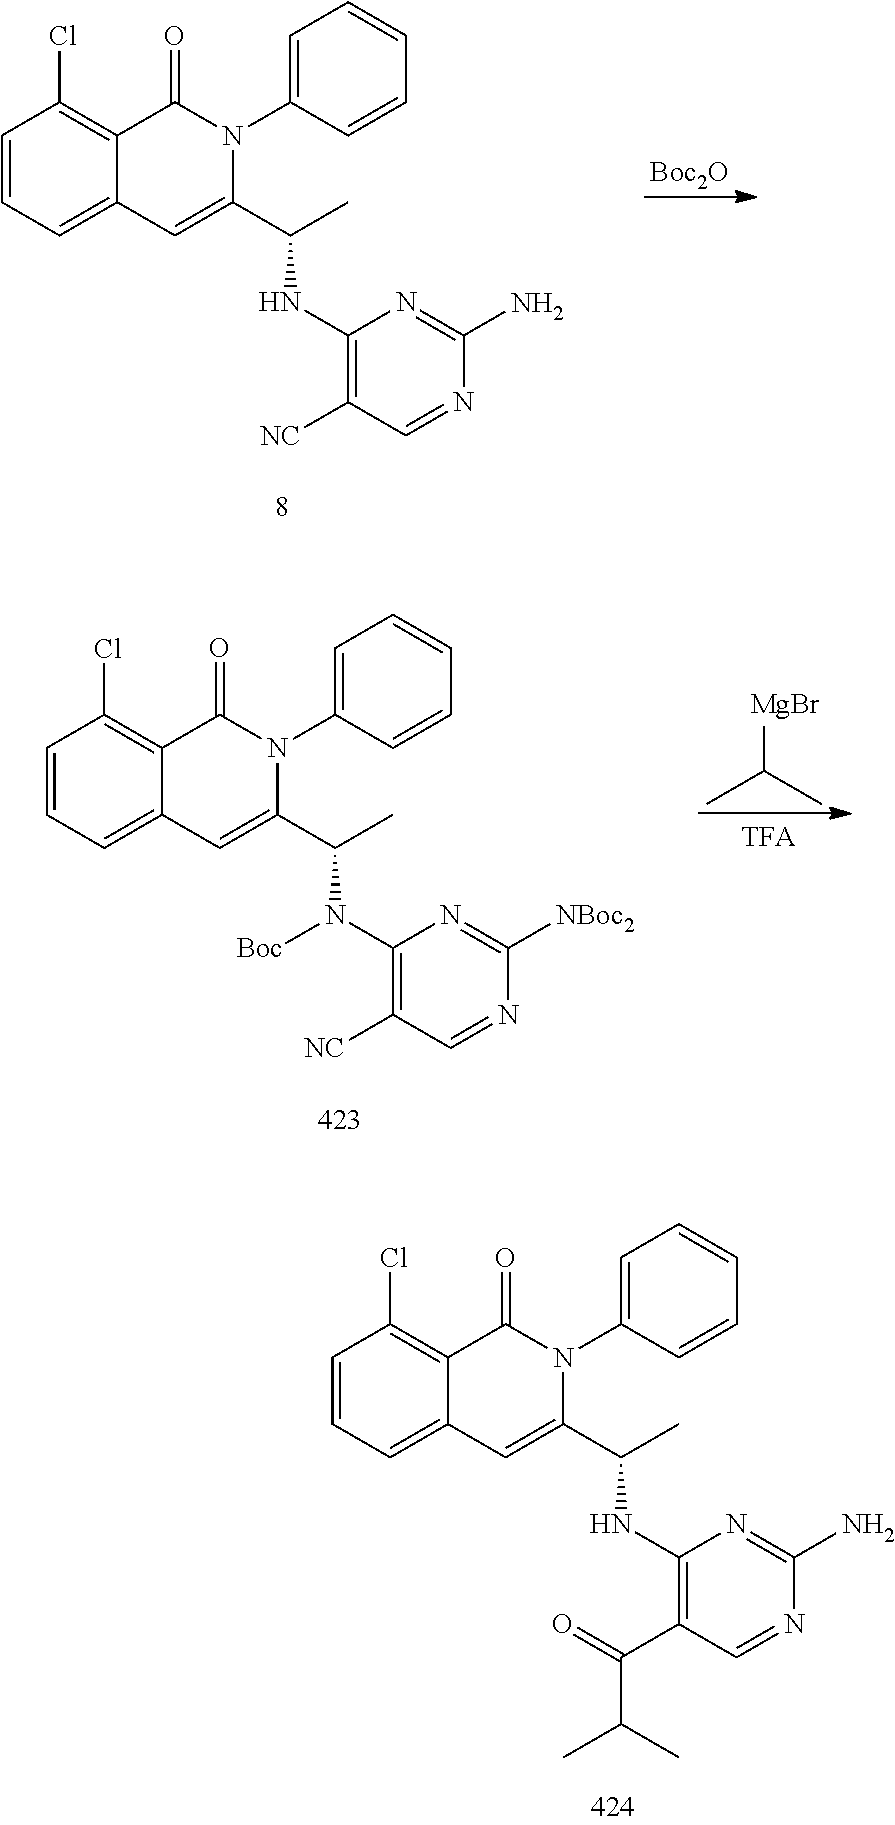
C1=CC=C2C(=C1Cl)C(=O)N(C1=CC=CC=C1)C(C(C)NC1=C([NC])C=NC(N)=N1)=C2.[Boc2O].C1=CC=C2C(=C1Cl)C(=O)N(C1=CC=CC=C1)C(C(C)N(C1=C([NC])C=NC([NBoc2])=N1)[Boc])=C2.CC(C)[MgBr].C1=CC=C2C(=C1Cl)C(=O)N(C1=CC=CC=C1)C(C(C)NC1=C(C(=O)C(C)C)C=NC(N)=N1)=C2
